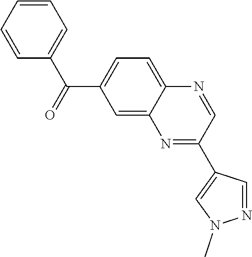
C1=CC=CC(C(=O)C2=CC=C3C(=C2)N=C(C2=CN(C)N=C2)C=N3)=C1
